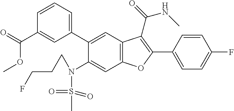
O=C(C1=CC(C2=CC3=C(C=C2N(S(C)(=O)=O)CCCF)OC(C2=CC=C(F)C=C2)=C3C(=O)NC)=CC=C1)OC
